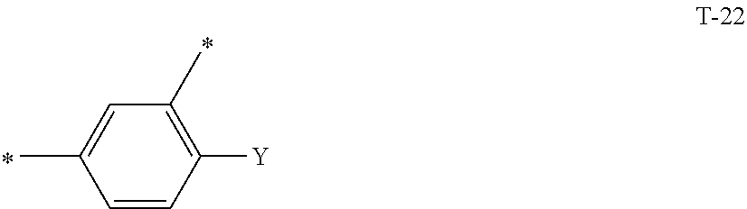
C1=CC([Y])=C(C)C=C1C
